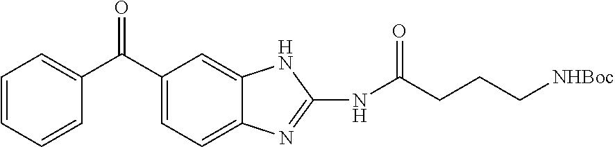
C1=CC=CC(C(C2=CC=C3C(=C2)NC(NC(CCC[NHBoc])=O)=N3)=O)=C1
